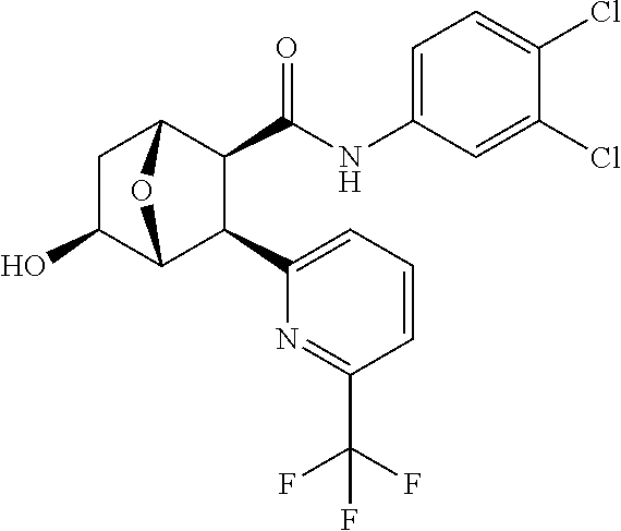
C1C(O)C2C(C3=CC=CC(C(F)(F)F)=N3)C(C(NC3=CC=C(Cl)C(Cl)=C3)=O)C1O2
